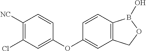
C1(OC2=CC3=C(C=C2)B(O)OC3)=CC(Cl)=C([NC])C=C1
